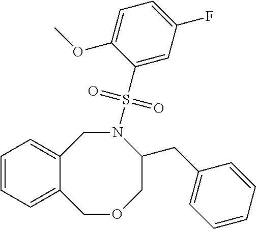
C12=CC=CC=C1COCC(CC1=CC=CC=C1)N(S(C1=CC(F)=CC=C1OC)(=O)=O)C2
